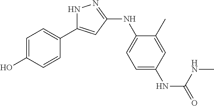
N1C(C2=CC=C(O)C=C2)=CC(NC2=CC=C(NC(=O)NC)C=C2C)=N1
